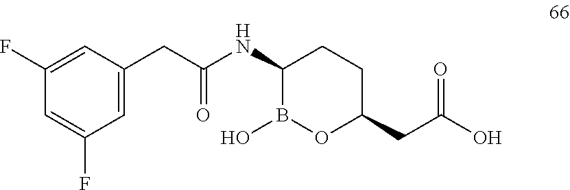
C1=C(F)C=C(F)C=C1CC(NC1B(O)OC(CC(O)=O)CC1)=O
